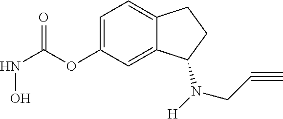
C12=CC=C(OC(NO)=O)C=C1C(N([H])CC#C)CC2
